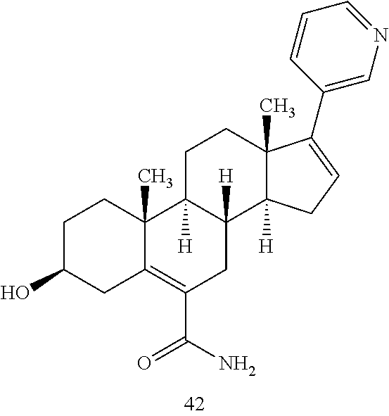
C1C(O)CC2=C(C(N)=O)CC3([H])C([H])(C2(C)C1)CCC1(C)C3([H])CC=C1C1=CN=CC=C1
